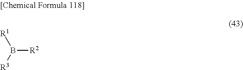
B([R2])([R3])[R1]
